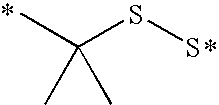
CC(SS)(C)C
